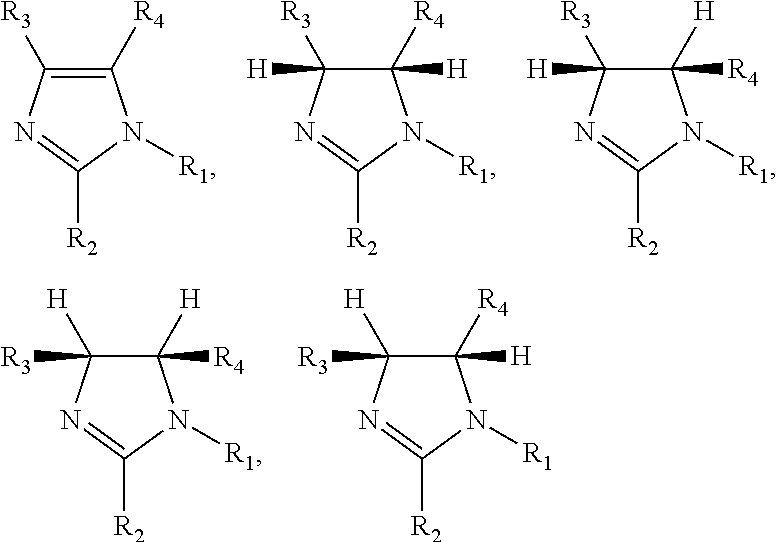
C1([R4])=C([R3])N=C([R2])N1[R1].C1([R4])([H])C([R3])([H])N=C([R2])N1[R1].C1([H])([R4])C([R3])([H])N=C([R2])N1[R1].C1([H])([R4])C([R3])([H])N=C([R2])N1[R1].C1([R4])([H])C([R3])([H])N=C([R2])N1[R1]
